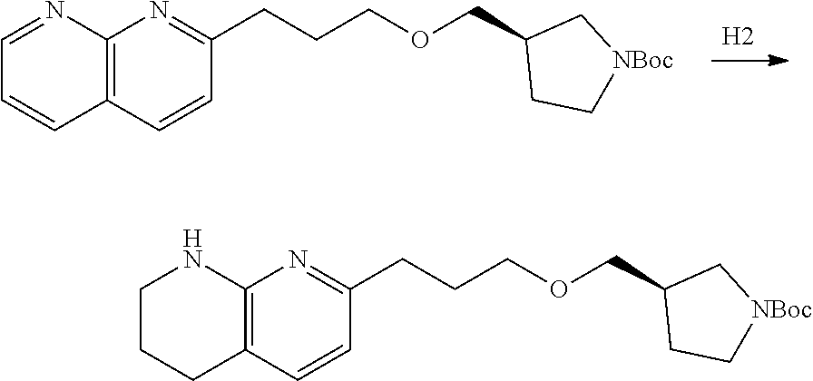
C(CCOCC1C[NBoc]CC1)C1=NC2=C(C=C1)C=CC=N2.[H2].C(CCOCC1C[NBoc]CC1)C1=NC2=C(C=C1)CCCN2
